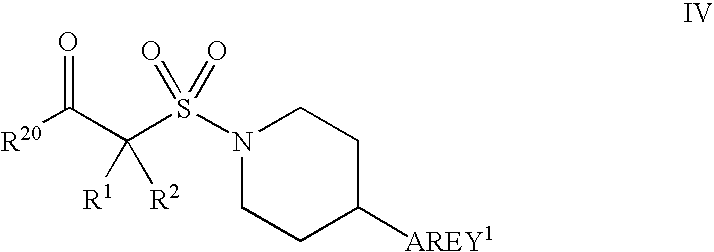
[R20]C(C(S(N1CCC([AREY1])CC1)(=O)=O)([R1])[R2])=O
